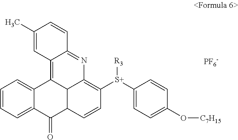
C1=CC=C2C(=C1)C1=C3C(=NC4=C([S+](C5=CC=C(O[C7H15])C=C5)[R3])C=CC(C2=O)C14)C=CC(C)=C3.[PF6-]
